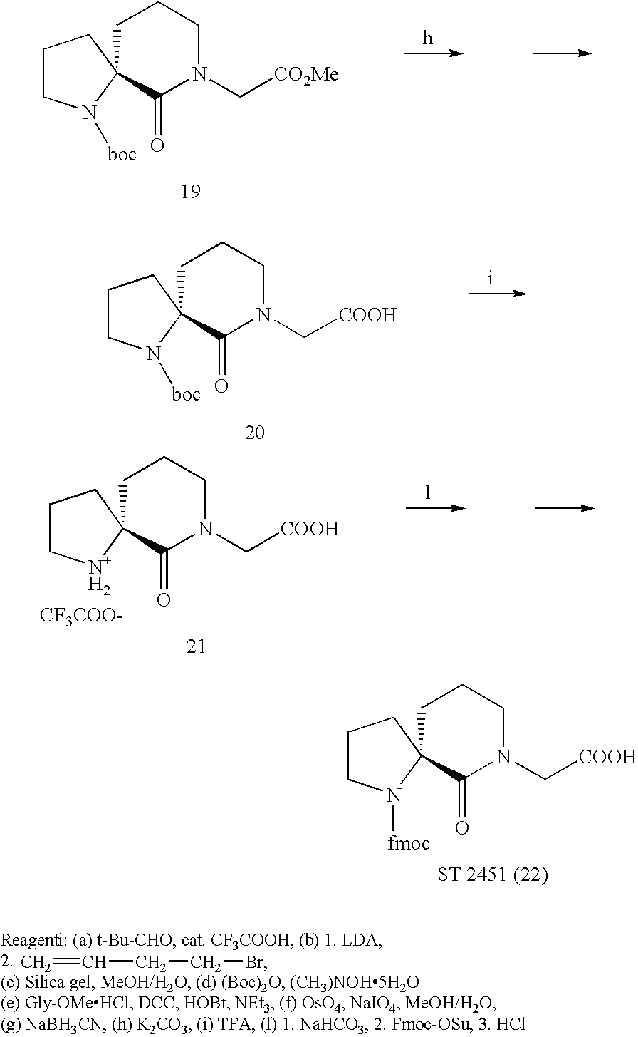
C1CN([boc])C2(C1)CCCN(C[CO2Me])C2=O.C1CN([boc])C2(C1)CCCN(C[COOH])C2=O.C1C[N+H2]C2(C1)CCCN(C[COOH])C2=O.[CF3COO-].C1CN([fmoc])C2(C1)CCCN(C[COOH])C2=O.C(CCBr)=C
